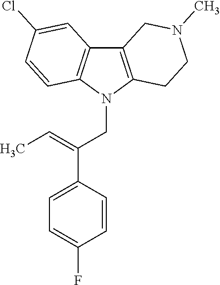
C12=C(N(CC(C3=CC=C(F)C=C3)=CC)C3=C1C=C(Cl)C=C3)CCN(C)C2
